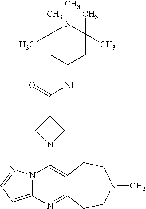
N12C(=CC=N1)N=C1C(=C2N2CC(C(=O)NC3CC(C)(C)N(C)C(C)(C)C3)C2)CCN(C)CC1
